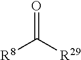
[R8]C([R29])=O
